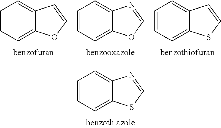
C1=CC=C2C(=C1)N=CS2.C1=CC=C2C(=C1)C=CO2.C1=CC=C2C(=C1)N=CO2.C1=CC=C2C(=C1)C=CS2
